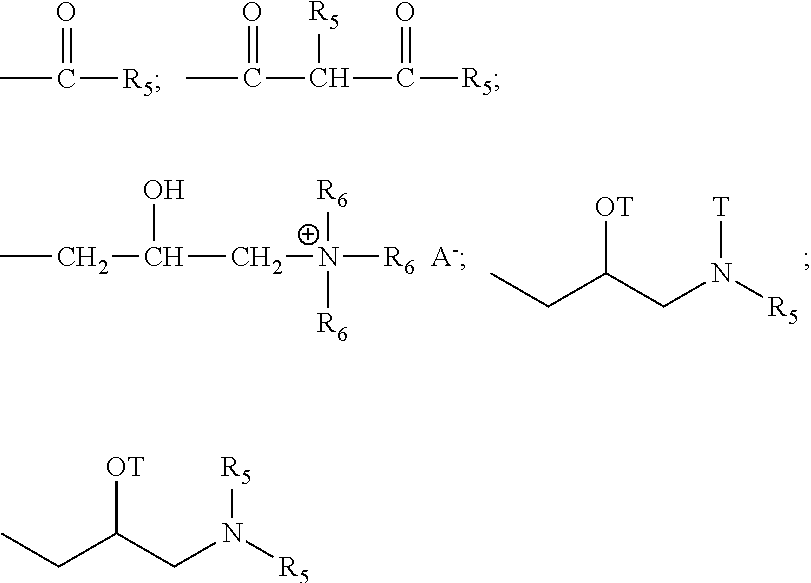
CC(=O)[R5].CC(=O)C([R5])C([R5])=O.CCC(C[N+]([R6])([R6])[R6])O.[OT]C(CN([R5])[T])CC.[OT]C(CN([R5])[R5])CC
